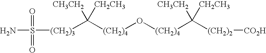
[(CH2)4](O[(CH2)4]C([CH3CH2])([CH2CH3])[(CH2)2][CO2H])C([CH3CH2])([CH2CH3])[(CH2)3]S(N)(=O)=O
